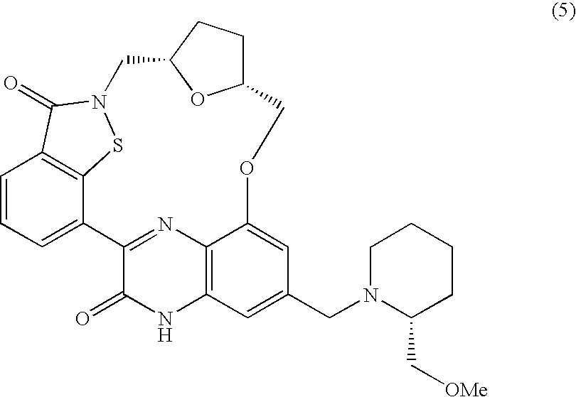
C12=NC3=C(NC1=O)C=C(CN1C(C[OMe])CCCC1)C=C3OCC1CCC(CN3SC4=C(C=CC=C24)C3=O)O1
